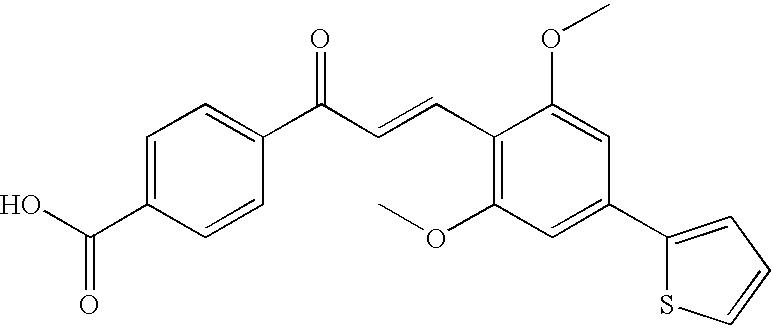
C1=C(C(O)=O)C=CC(C(=O)C=CC2=C(OC)C=C(C3=CC=CS3)C=C2OC)=C1
